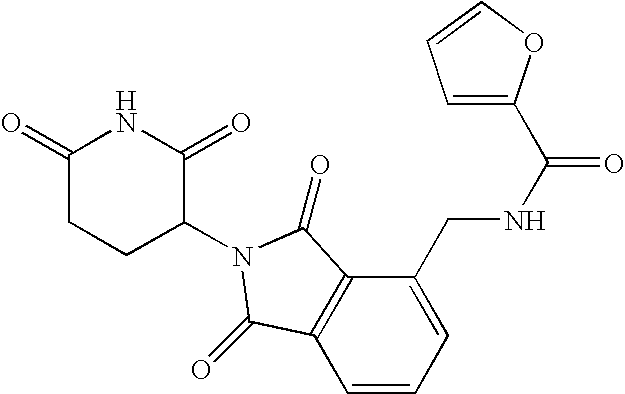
C1(=O)CCC(N2C(=O)C3=C(C=CC=C3CNC(=O)C3=CC=CO3)C2=O)C(=O)N1
